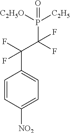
C1=CC([NO2])=CC=C1C(F)(C(F)(P(=O)([C2H5O])[C2H5])F)F
